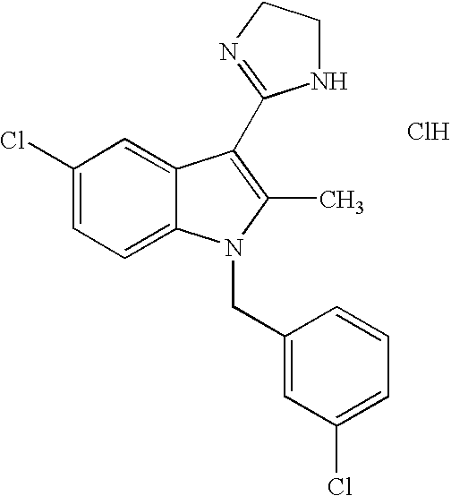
Cl.C1=C2C(=CC=C1Cl)N(CC1=CC(Cl)=CC=C1)C(C)=C2C1=NCCN1
